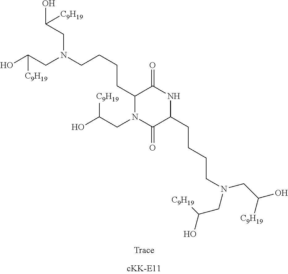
C(CC1NC(=O)C(CCCCN(CC(O)[C9H19])CC(O)[C9H19])N(CC(O)[C9H19])C1=O)CCN(CC([C9H19])O)CC([C9H19])O
